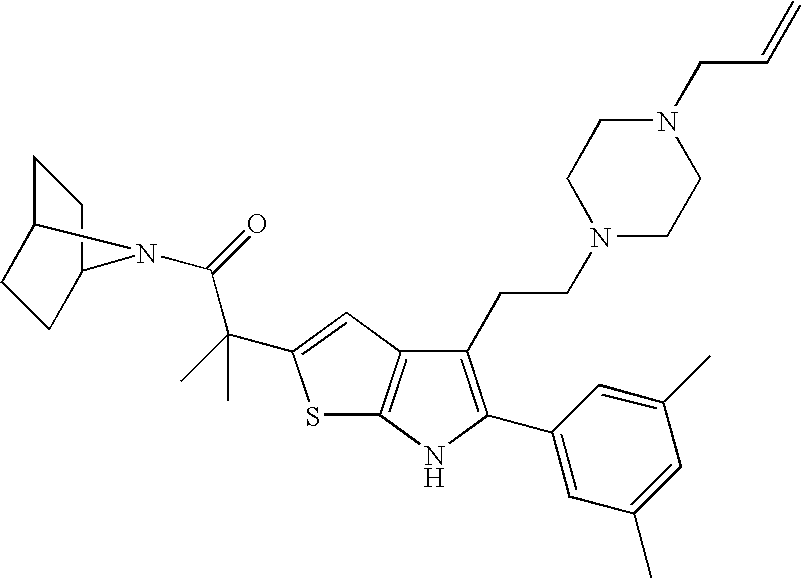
C1(CCN2CCN(CC=C)CC2)=C(C2=CC(C)=CC(C)=C2)NC2=C1C=C(C(C)(C(=O)N1C3CCC1CC3)C)S2
